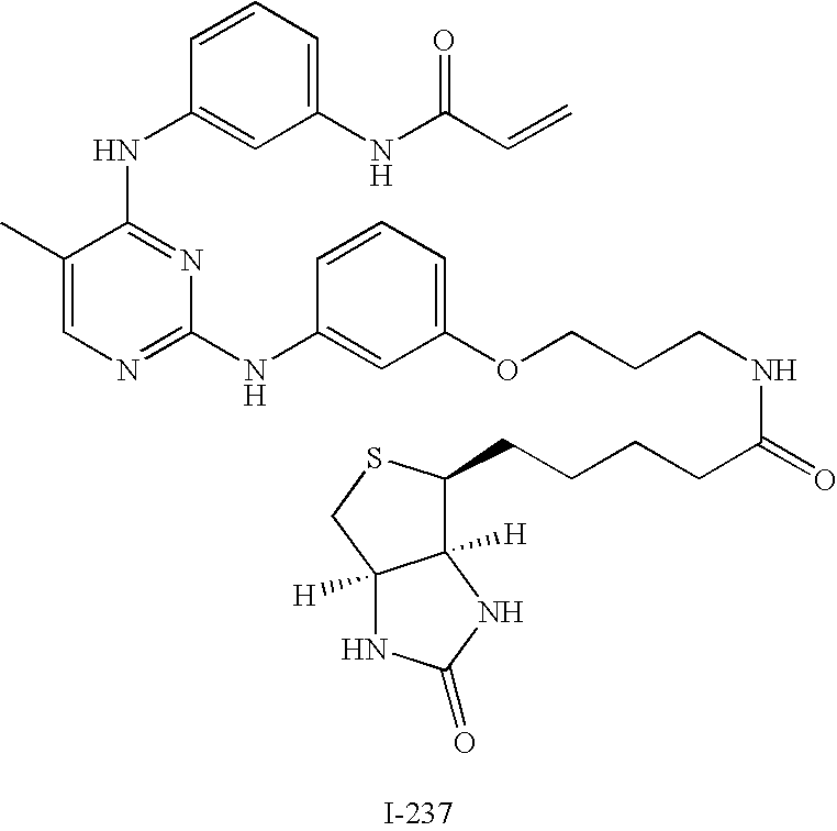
N(C1=NC(NC2=CC(OCCCNC(=O)CCCCC3SCC4([H])C3([H])NC(=O)N4)=CC=C2)=NC=C1C)C1=CC(NC(C=C)=O)=CC=C1
